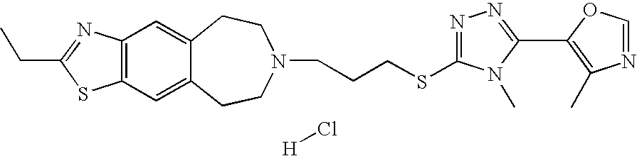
[H]Cl.C(C1=NC2=C(S1)C=C1C(=C2)CCN(CCCSC2=NN=C(C3=C(C)N=CO3)N2C)CC1)C
